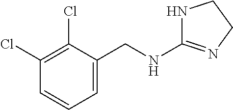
N1C(NCC2=CC=CC(Cl)=C2Cl)=NCC1
